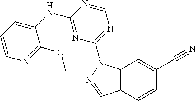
C12=C(C=C(C#N)C=C1)N(C1=NC=NC(NC3=CC=CN=C3OC)=N1)N=C2
